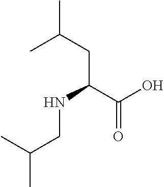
C(CNC(CC(C)C)C(O)=O)(C)C
